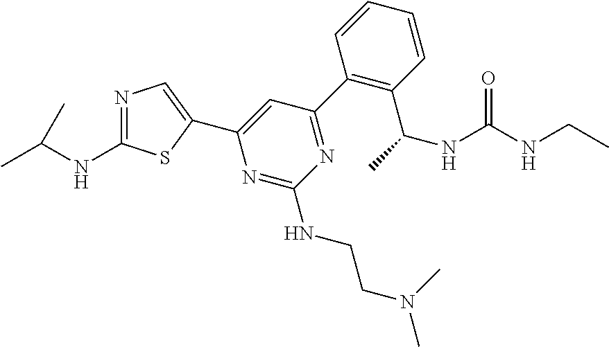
N1=C(NC(C)C)SC(C2=CC(C3=C(C(C)NC(NCC)=O)C=CC=C3)=NC(NCCN(C)C)=N2)=C1
